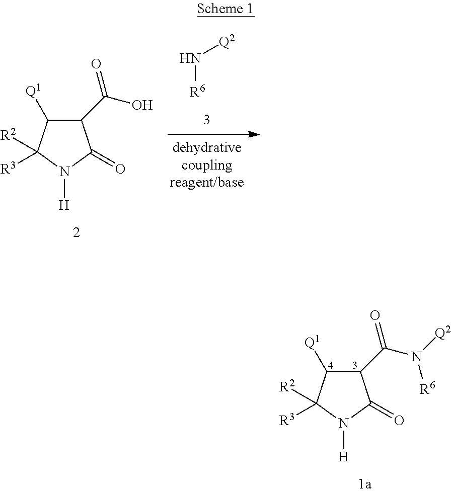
C1(C(O)=O)C([Q1])C([R2])([R3])N([H])C1=O.[R6]N[Q2].C1(C(N([Q2])[R6])=O)C([Q1])C([R2])([R3])N([H])C1=O
